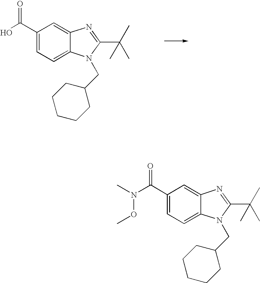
C1(C(O)=O)=CC=C2C(=C1)N=C(C(C)(C)C)N2CC1CCCCC1.C1(C(N(C)OC)=O)=CC=C2C(=C1)N=C(C(C)(C)C)N2CC1CCCCC1
